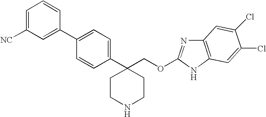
C1=C([NC])C=C(C2=CC=C(C3(COC4=NC5=C(N4)C=C(Cl)C(Cl)=C5)CCNCC3)C=C2)C=C1
